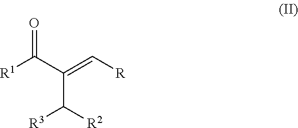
[R1]C(C(=C[R])C([R2])[R3])=O
